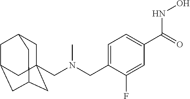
C1C2(CN(CC3=CC=C(C(=O)NO)C=C3F)C)CC3CC(CC1C3)C2
